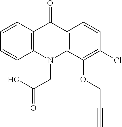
C12=C(N(CC(=O)O)C3=C(C1=O)C=CC(Cl)=C3OCC#C)C=CC=C2
